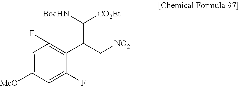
C1=C([MeO])C=C(F)C(C(C[NO2])C([BocHN])[CO2Et])=C1F
